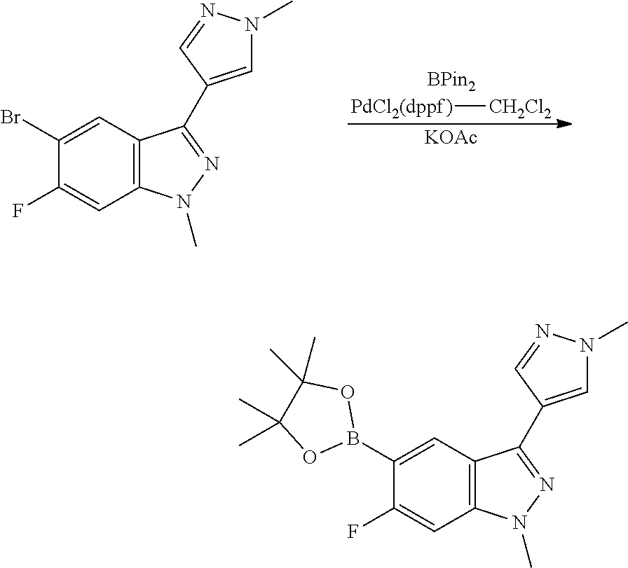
[PdCl2(dppf)][CH2Cl2].[KOAc].C1=C(C2=NN(C)C3=C2C=C(Br)C(F)=C3)C=NN1C.C1=C(C2=NN(C)C3=C2C=C(B2OC(C)(C)C(C)(C)O2)C(F)=C3)C=NN1C
